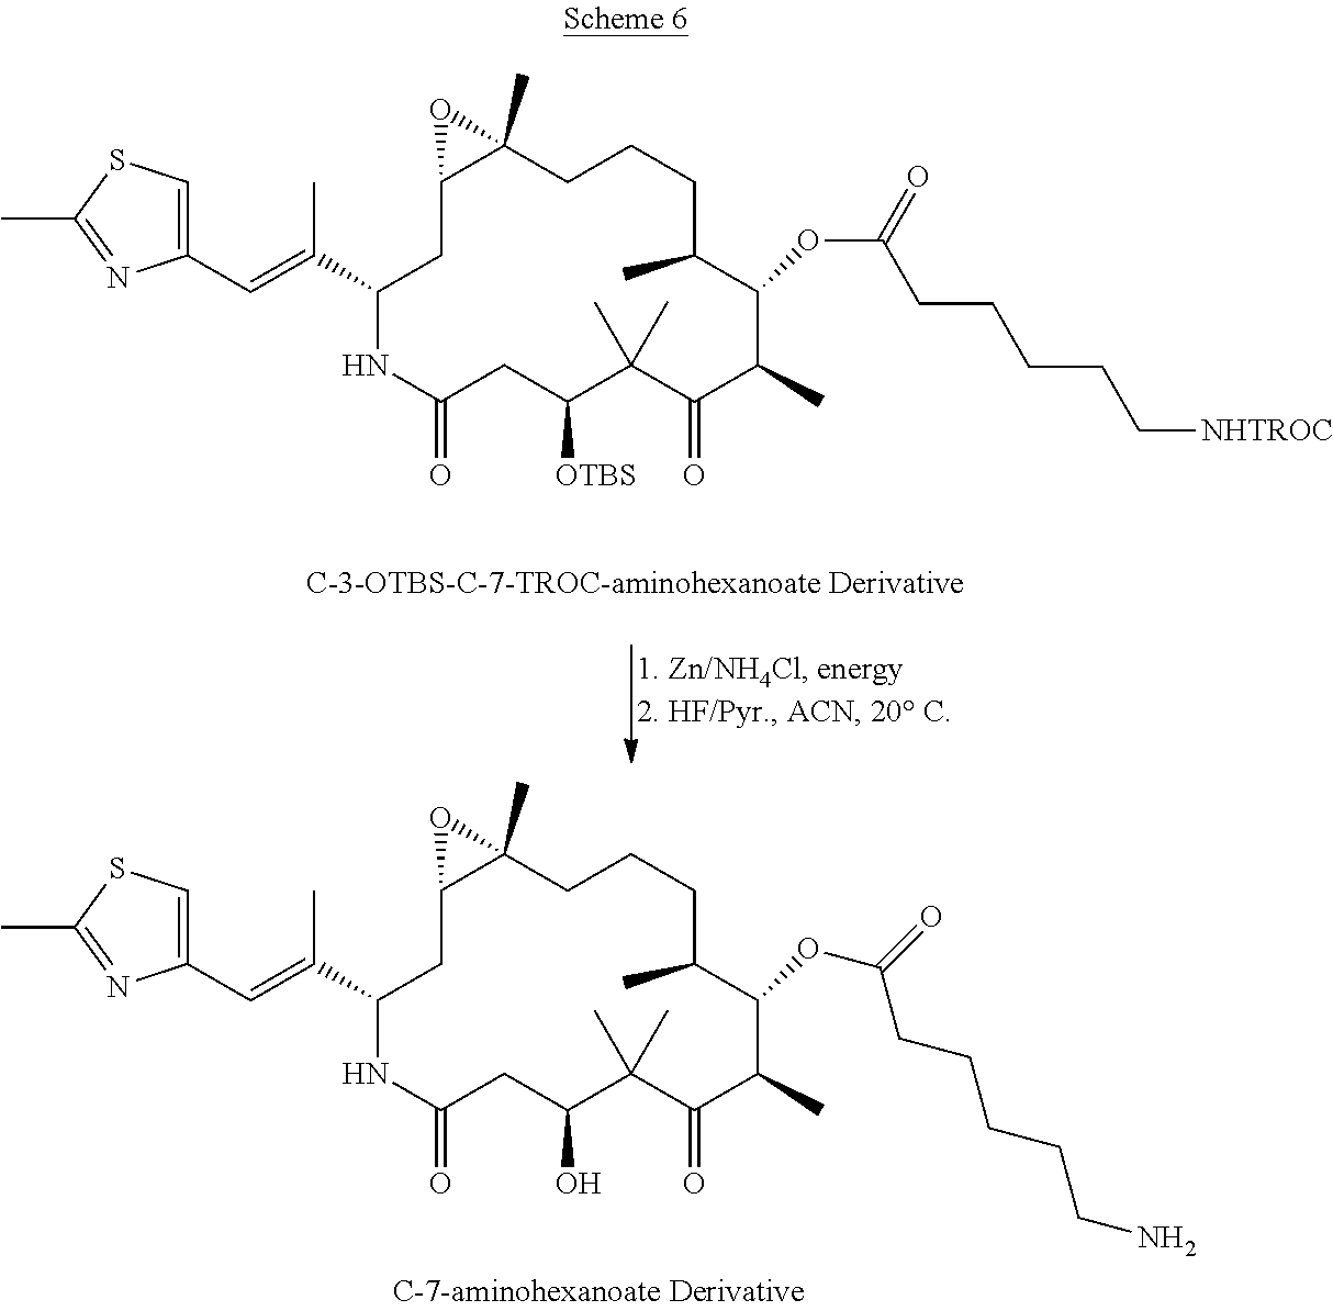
C1(C=C(C)C2CC3C(C)(CCCC(C)C(OC(CCCCCN)=O)C(C)C(=O)C(C)(C)C(O)CC(=O)N2)O3)=CSC(C)=N1.C1(C=C(C)C2CC3C(C)(CCCC(C)C(OC(CCCCC[NHTROC])=O)C(C)C(=O)C(C)(C)C([OTBS])CC(=O)N2)O3)=CSC(C)=N1
